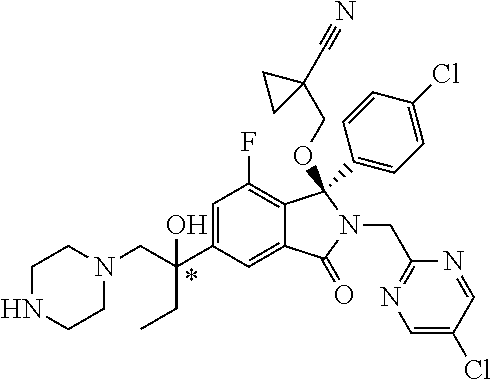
N1(CC(C2=CC(F)=C3C(=C2)C(=O)N(CC2=NC=C(Cl)C=N2)C3(C2=CC=C(Cl)C=C2)OCC2(C#N)CC2)(CC)O)CCNCC1
